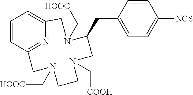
C1CN(C[COOH])CC(CC2=CC=C([NCS])C=C2)N(C[HOOC])CC2=CC=CC(=N2)CN1C[HOOC]
